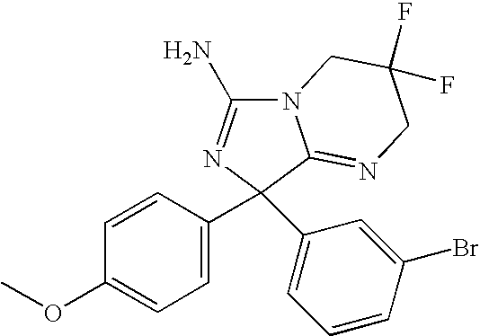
N12C(N)=NC(C3=CC=C(OC)C=C3)(C3=CC=CC(Br)=C3)C1=NCC(F)(F)C2
